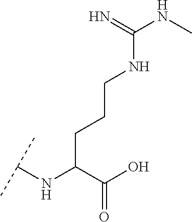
C(C(C(O)=O)NC(C)C)CCNC(NC)=N
